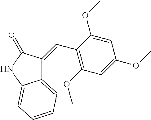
C12=CC=CC=C1NC(=O)C2=CC1=C(OC)C=C(OC)C=C1OC
